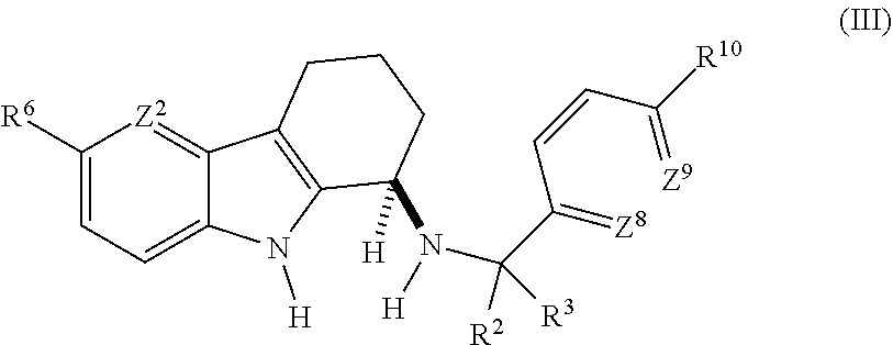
C1([R6])=CC=C2C(=[Z2]1)C1=C(N2[H])C([H])(N(C(C(=[Z8])C=CC(=[Z9])[R10])([R2])[R3])[H])CCC1
